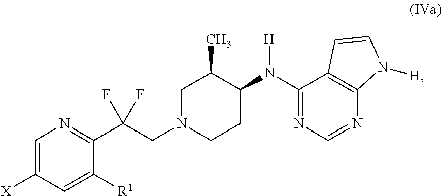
C1=C([X])C=C([R1])C(C(CN2CCC(N(C3=NC=NC4=C3C=CN4[H])[H])C(C)C2)(F)F)=N1
